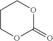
C1COC(=O)OC1
